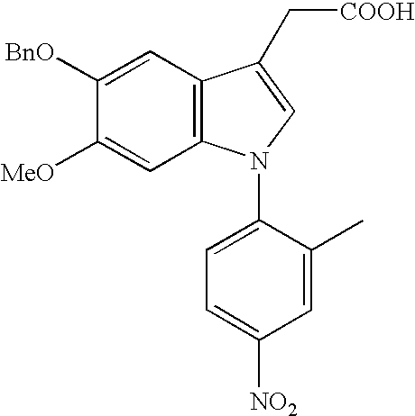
C1([MeO])=CC2=C(C=C1[BnO])C(C[COOH])=CN2C1=CC=C([NO2])C=C1C
